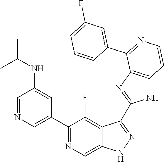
C1=NC=C(C2=NC=C3C(=C2F)C(C2=NC4=C(N2)C=CN=C4C2=CC(F)=CC=C2)=NN3)C=C1NC(C)C
